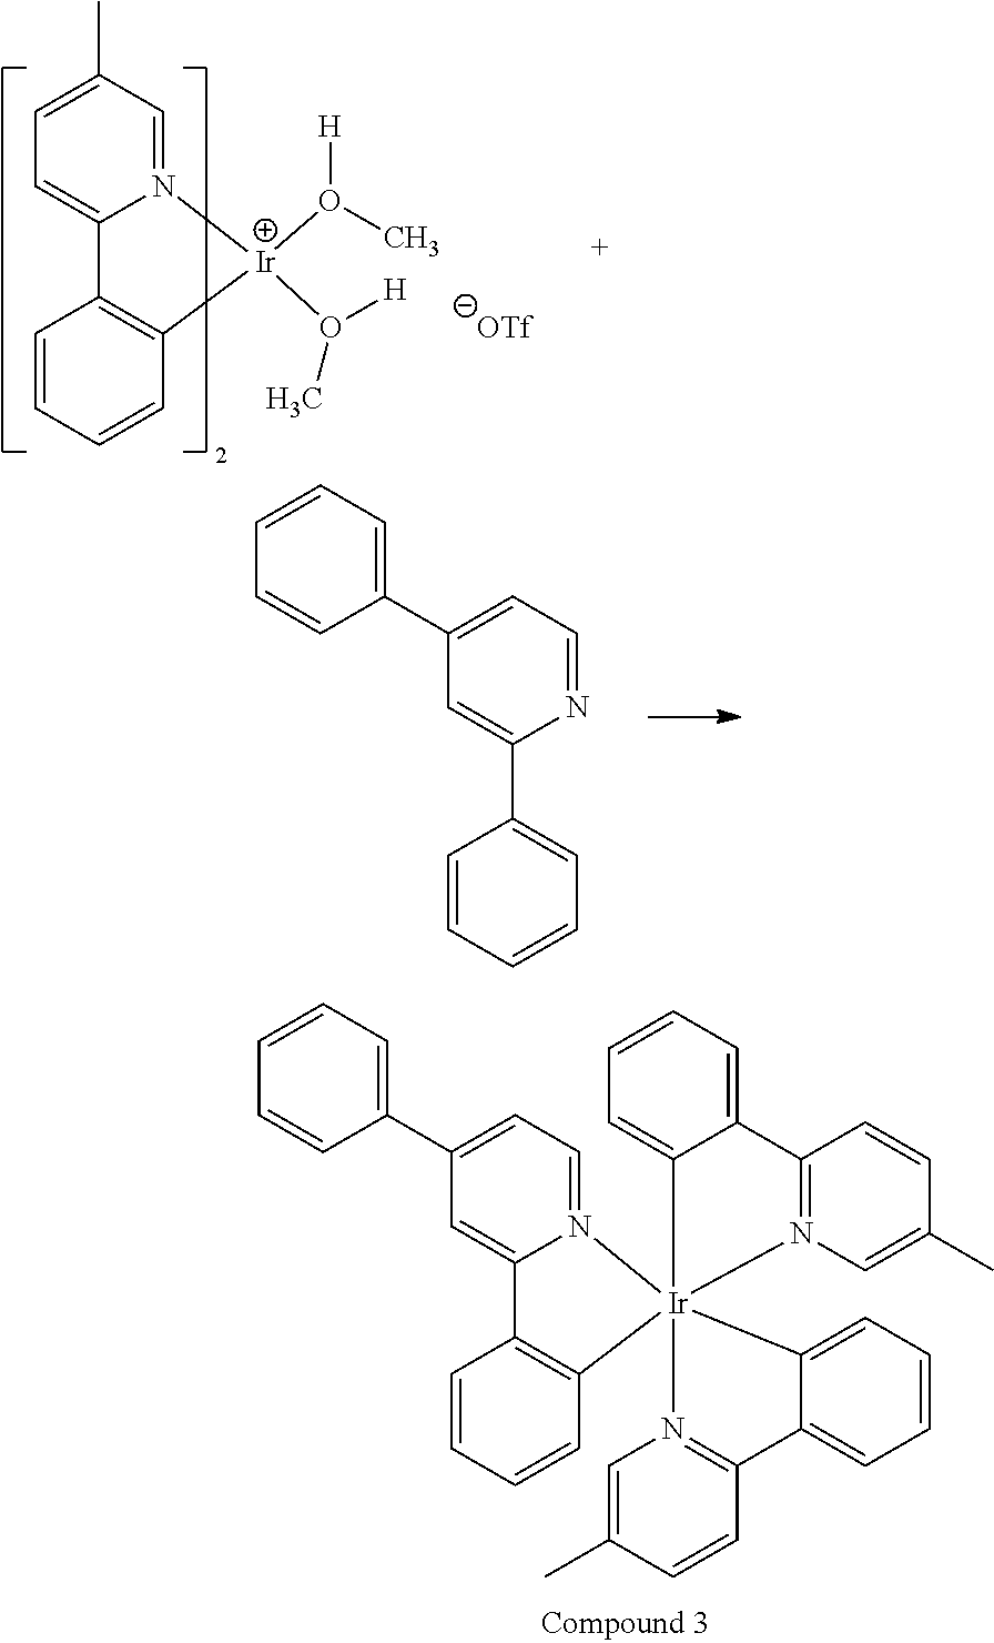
C1=CC=C(C2=CC=N3C(=C2)C2=C(C=CC=C2)[Ir]324(C3=CC=CC=C3C3=N2C=C(C)C=C3)N2=C(C=CC(C)=C2)C2=CC=CC=C42)C=C1.C1=N2C(=CC=C1C)C1=C(C=CC=C1)[Ir]2(O(C)[H])O([H])C.C1=CC=C(C2=CC=NC(C3=CC=CC=C3)=C2)C=C1
